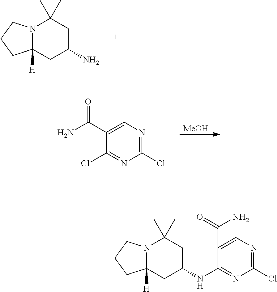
N12C([H])(CC(N)CC1(C)C)CCC2.[MeOH].C1(C(N)=O)=CN=C(Cl)N=C1Cl.N12C([H])(CC(NC3=NC(Cl)=NC=C3C(=O)N)CC1(C)C)CCC2
